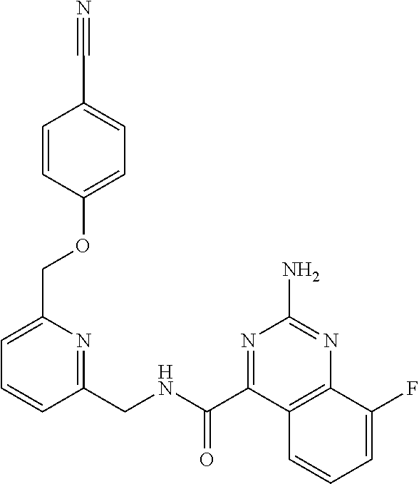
C1=C(COC2=CC=C(C#N)C=C2)N=C(CNC(C2=NC(N)=NC3=C2C=CC=C3F)=O)C=C1
